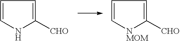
C1=CNC([CHO])=C1.C1=C[NMOM]C([CHO])=C1
